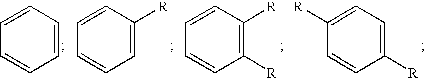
C1=CC=CC=C1.C1=CC([R])=CC=C1.C1=CC([R])=C([R])C=C1.C1([R])=CC=C([R])C=C1
